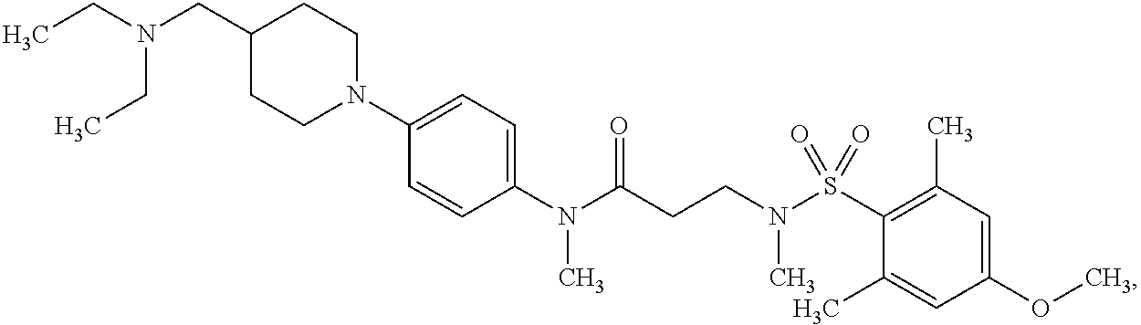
CCN(CC1CCN(C2=CC=C(N(C(CCN(S(C3=C(C)C=C(OC)C=C3C)(=O)=O)C)=O)C)C=C2)CC1)CC
